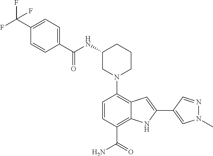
N1(C2=C3C(=C(C(=O)N)C=C2)NC(C2=CN(C)N=C2)=C3)CCCC(NC(C2=CC=C(C(F)(F)F)C=C2)=O)C1
